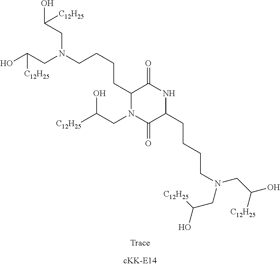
C(CC1NC(=O)C(CCCCN(CC(O)[C12H25])CC(O)[C12H25])N(CC([C12H25])O)C1=O)CCN(CC([C12H25])O)CC([C12H25])O
